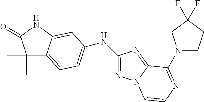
C1(C)(C)C2=CC=C(NC3=NN4C(=N3)C(N3CCC(F)(F)C3)=NC=C4)C=C2NC1=O
